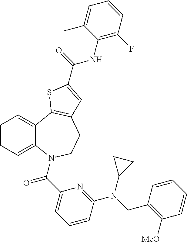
C1=CC=C2C(=C1)C1=C(CCN2C(C2=CC=CC(N(CC3=C([MeO])C=CC=C3)C3CC3)=N2)=O)C=C(C(NC2=C(F)C=CC=C2C)=O)S1
